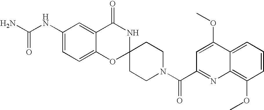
C1(NC(N)=O)=CC=C2C(=C1)C(=O)NC1(O2)CCN(C(=O)C2=NC3=C(OC)C=CC=C3C(OC)=C2)CC1
